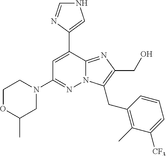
C1(C2=CC(N3CCOC(C)C3)=NN3C2=NC(CO)=C3CC2=C(C)C([CF3])=CC=C2)=CNC=N1
